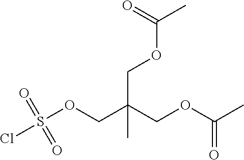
C(C(COC(C)=O)(C)COC(C)=O)OS(Cl)(=O)=O
